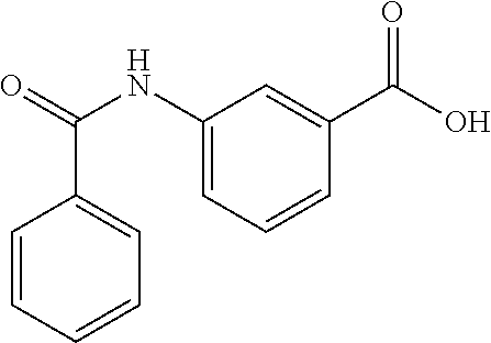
C1=CC(C(=O)NC2=CC=CC(C(O)=O)=C2)=CC=C1
